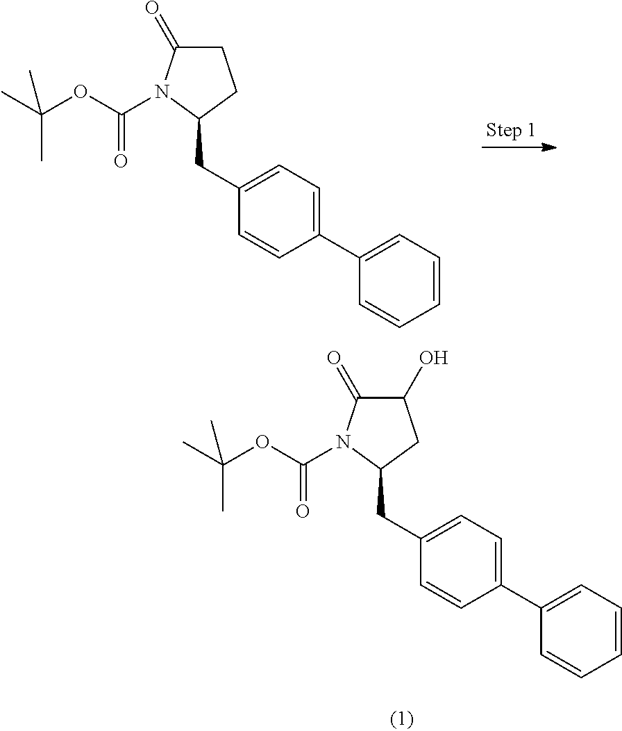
C1(C2=CC=CC=C2)=CC=C(CC2N(C(OC(C)(C)C)=O)C(=O)C(O)C2)C=C1.C1(C2=CC=CC=C2)=CC=C(CC2N(C(OC(C)(C)C)=O)C(=O)CC2)C=C1
